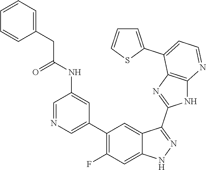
C1=NC=C(C2=C(F)C=C3C(=C2)C(C2=NC4=C(N2)N=CC=C4C2=CC=CS2)=NN3)C=C1NC(CC1=CC=CC=C1)=O
